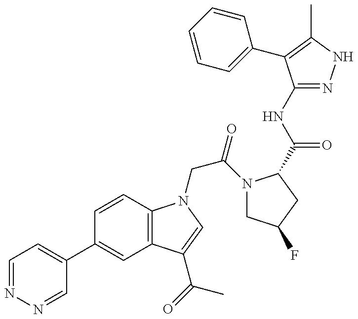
C1=NN=CC(C2=CC3=C(C=C2)N(CC(=O)N2CC(F)CC2C(=O)NC2=NNC(C)=C2C2=CC=CC=C2)C=C3C(C)=O)=C1
